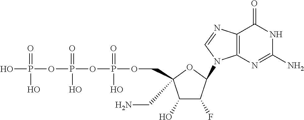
C1(O)C(F)C(N2C3=C(C(=O)NC(N)=N3)N=C2)OC1(CN)COP(OP(OP(O)(=O)O)(=O)O)(=O)O
